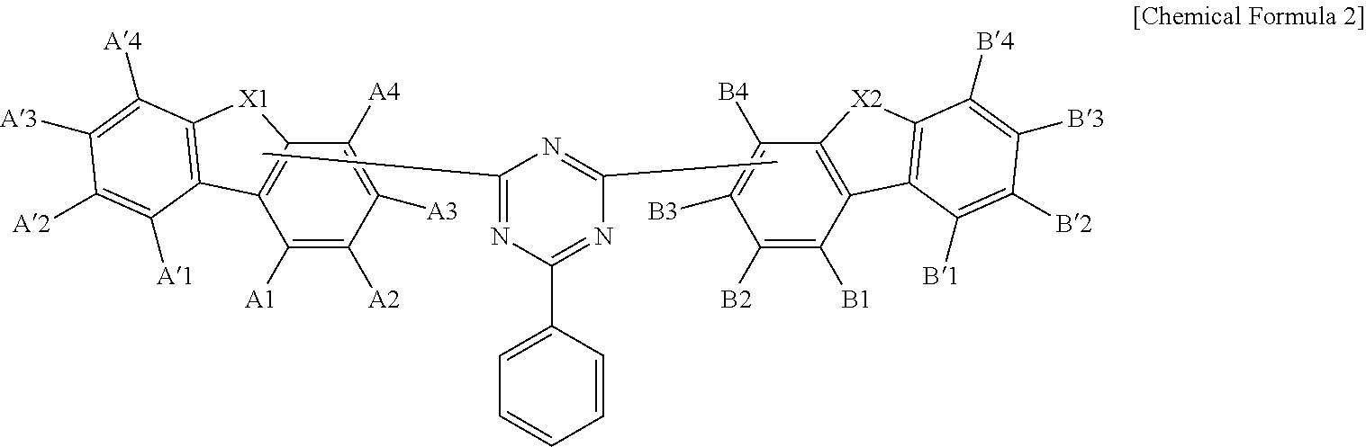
C1([B2])=C([B1])C2=C(C([B4])=C1[B3])[X2]C1=C2C([B1])=C([B2])C([B3])=C1[B4].C1([A2])=C([A1])C2=C(C([A4])=C1[A3])[X1]C1=C2C([A1])=C([A2])C([A3])=C1[A4].C1(C2=CC=CC=C2)=NC(C)=NC(C)=N1
